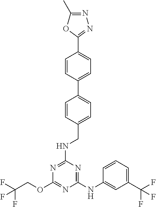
C1(NC2=CC(C(F)(F)F)=CC=C2)=NC(NCC2=CC=C(C3=CC=C(C4=NN=C(C)O4)C=C3)C=C2)=NC(OCC(F)(F)F)=N1
